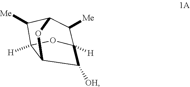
C1([Me])C2([H])OC3([H])C([Me])C1OC3C2[OH]
